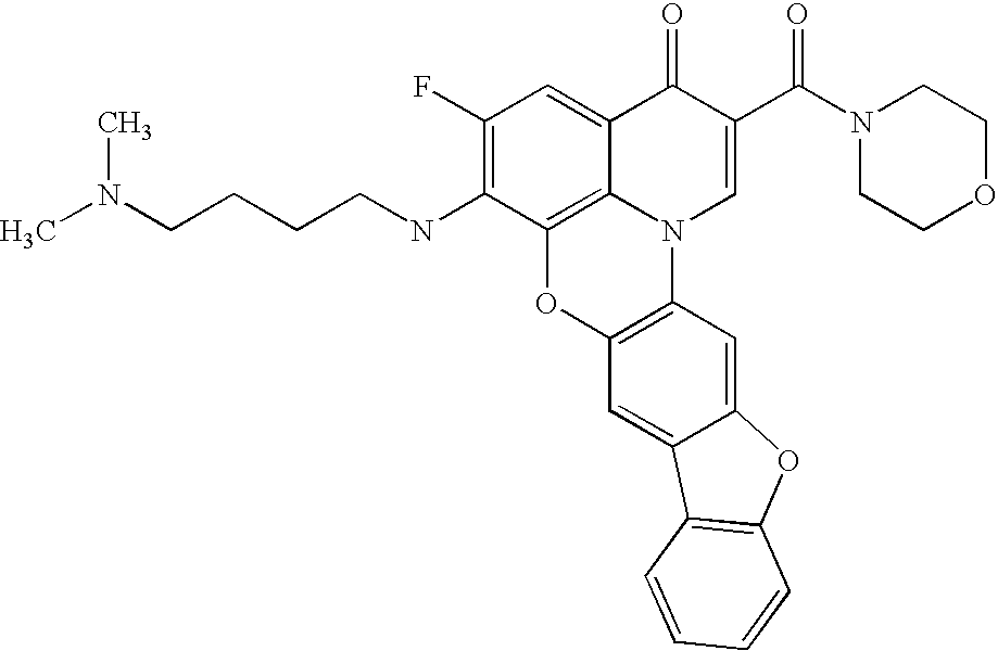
C12=C3C(=CC(F)=C1NCCCCN(C)C)C(=O)C(C(=O)N1CCOCC1)=CN3C1=C(O2)C=C2C(=C1)OC1=C2C=CC=C1
